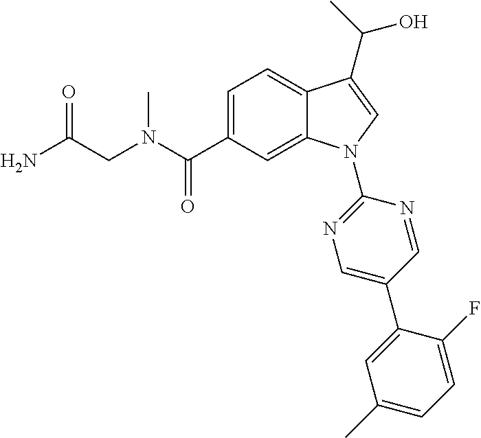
C(N(C)C(C1=CC=C2C(=C1)N(C1=NC=C(C3=CC(C)=CC=C3F)C=N1)C=C2C(C)O)=O)C(N)=O
